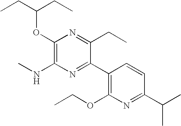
CCC(CC)OC1=C(NC)N=C(C2=C(OCC)N=C(C(C)C)C=C2)C(CC)=N1
